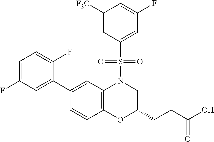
C1(C2=CC(F)=CC=C2F)=CC2=C(C=C1)OC(CCC(O)=O)CN2S(C1=CC(F)=CC([F3C])=C1)(=O)=O
